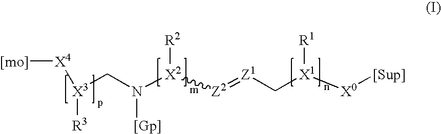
[[mo]][X4][X3](CN([X2]([Z2]=[Z1]C[X1]([X0][[Sup]])[R1])[R2])[[Gp]])[R3]
